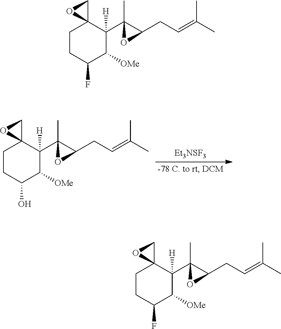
C1CC(O)C([OMe])C(C2(C)C(CC=C(C)C)O2)([H])C12CO2.C1CC(F)C([OMe])C(C2(C)C(CC=C(C)C)O2)([H])C12CO2.C1CC(F)C([OMe])C(C2(C)C(CC=C(C)C)O2)([H])C12CO2
